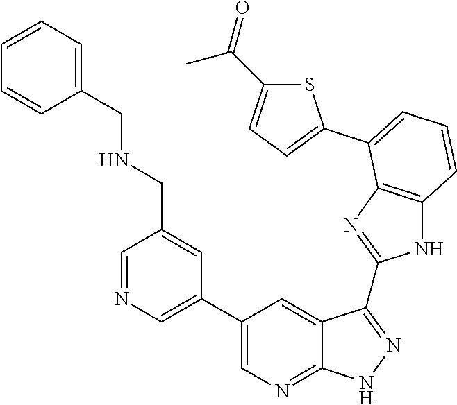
S1C(C(=O)C)=CC=C1C1=CC=CC2=C1N=C(C1=NNC3=NC=C(C4=CN=CC(CNCC5=CC=CC=C5)=C4)C=C31)N2
